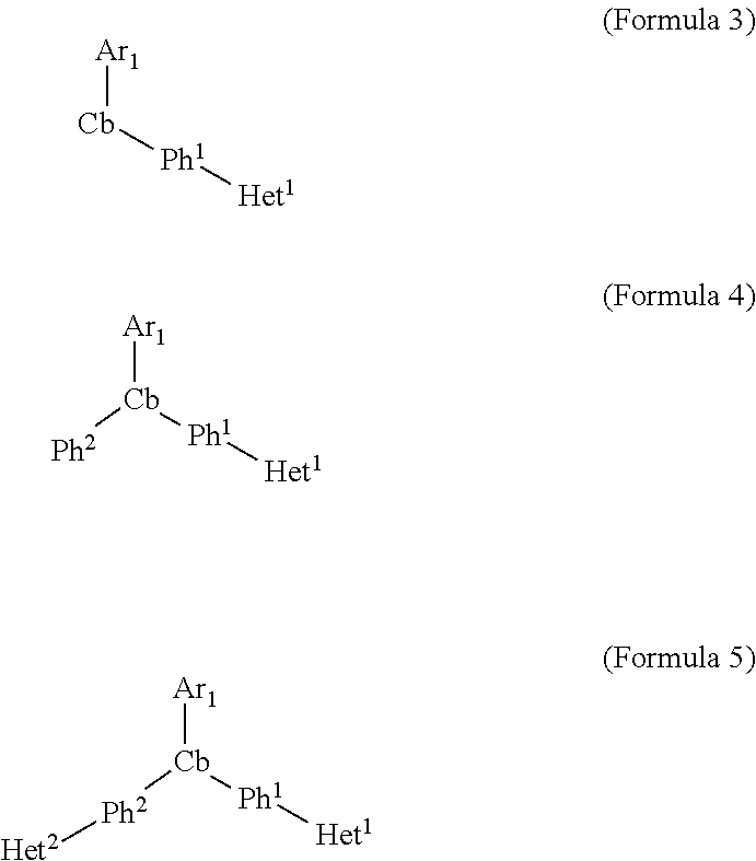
[Cb]([Ph1][Het1])[Ar1].[Ph2][Cb]([Ph1][Het1])[Ar1].[Ph2]([Cb]([Ph1][Het1])[Ar1])[Het2]
